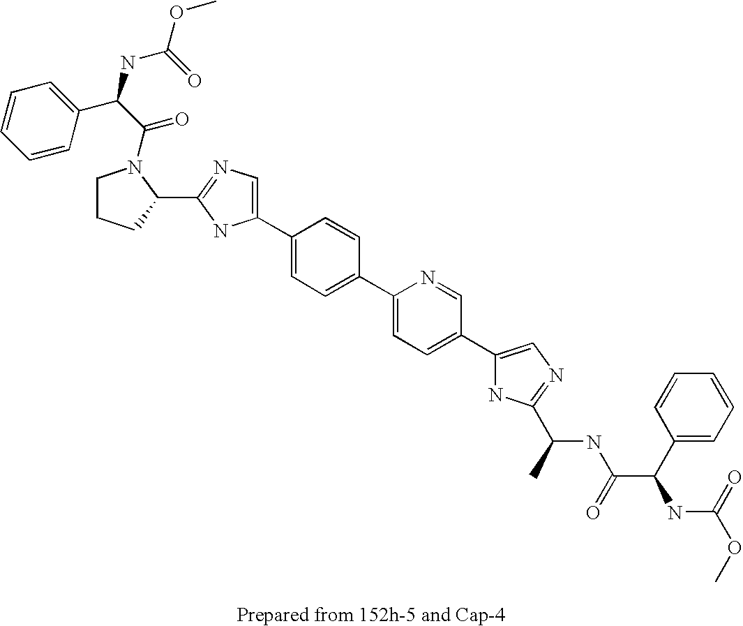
C1(C2=CN=C(C3CCCN3C(C(C3=CC=CC=C3)NC(OC)=O)=O)N2)=CC=C(C2=CC=C(C3=CN=C(C(NC(C(NC(OC)=O)C4=CC=CC=C4)=O)C)N3)C=N2)C=C1
